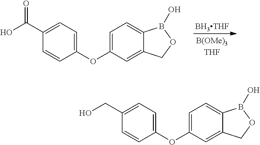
C1(C(=O)O)=CC=C(OC2=CC=C3C(=C2)COB3O)C=C1.[BH3THF].C1(CO)=CC=C(OC2=CC=C3C(=C2)COB3O)C=C1
